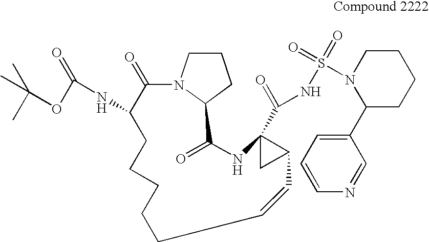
C1(=O)C(NC(OC(C)(C)C)=O)CCCCCC=CC2C(C(NS(=O)(=O)N3C(C4=CC=CN=C4)CCCC3)=O)(C2)NC(=O)C2N1CCC2
